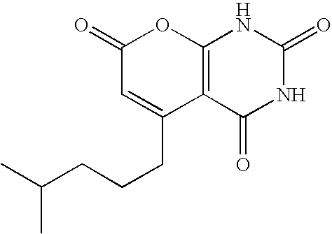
C12=C(C(=O)NC(=O)N1)C(CCCC(C)C)=CC(=O)O2
